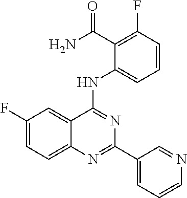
C12=CC=C(F)C=C1C(NC1=CC=CC(F)=C1C(N)=O)=NC(C1=CC=CN=C1)=N2
